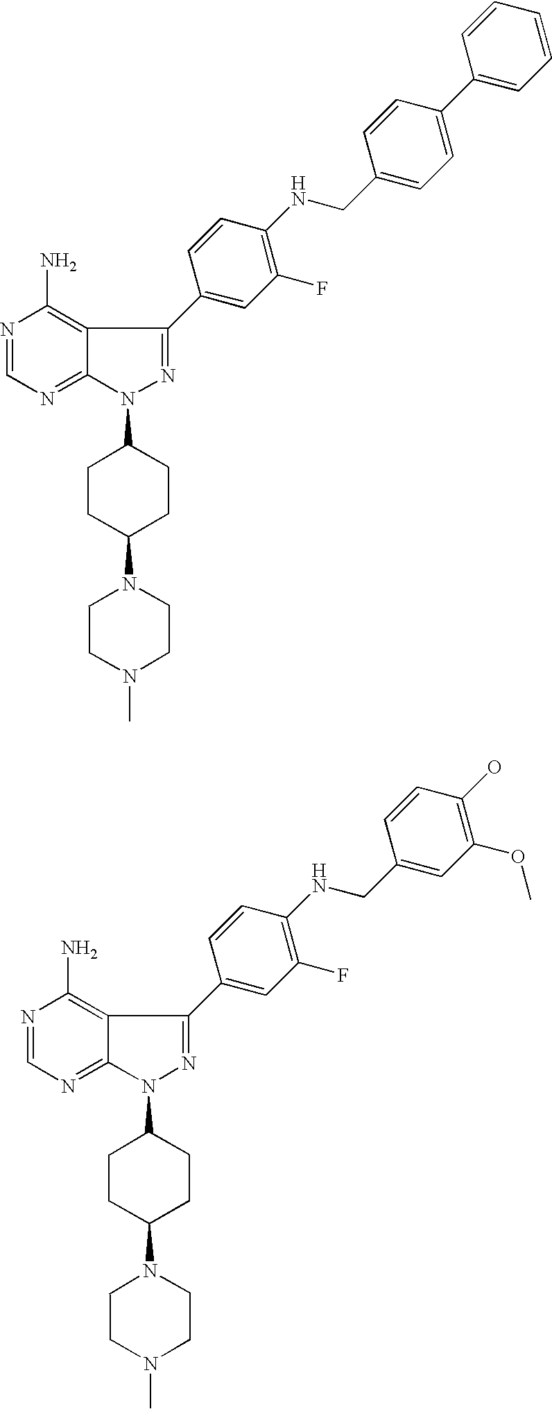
N1(C2CCC(N3CCN(C)CC3)CC2)N=C(C2=CC(F)=C(NCC3=CC=C(C4=CC=CC=C4)C=C3)C=C2)C2=C(N)N=CN=C12.N1(C2CCC(N3CCN(C)CC3)CC2)N=C(C2=CC(F)=C(NCC3=CC(OC)=C(O)C=C3)C=C2)C2=C(N)N=CN=C12
